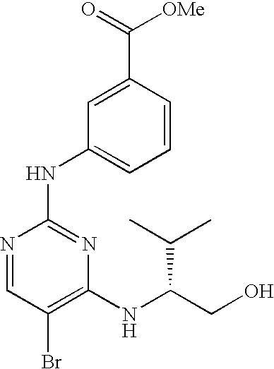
N1=CC(Br)=C(NC(CO)C(C)C)N=C1NC1=CC=CC(C(=O)[OMe])=C1
